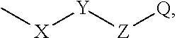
C[X][Y][Z][Q]
